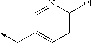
C1=C(Cl)N=CC(C->C)=C1
